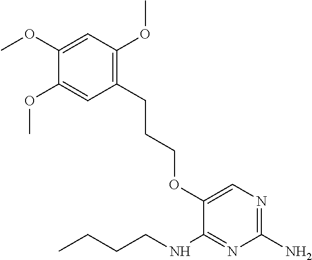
C1=C(OC)C(OC)=CC(CCCOC2=CN=C(N)N=C2NCCCC)=C1OC
